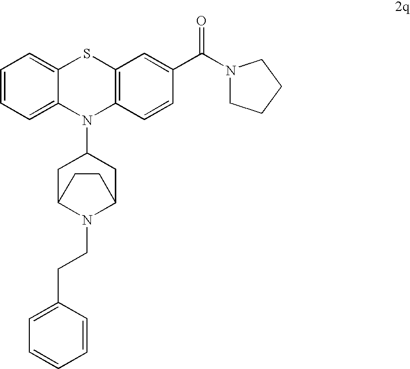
C1=CC=C2C(=C1)SC1=C(N2C2CC3N(CCC4=CC=CC=C4)C(C2)CC3)C=CC(C(N2CCCC2)=O)=C1
